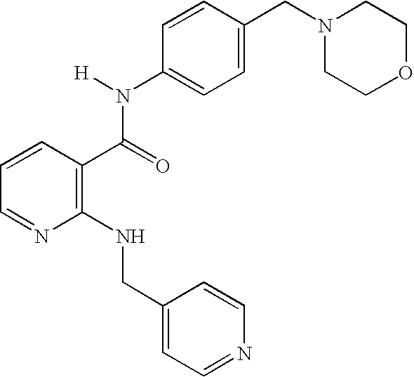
C1(NCC2=CC=NC=C2)=C(C(=O)N(C2=CC=C(CN3CCOCC3)C=C2)[H])C=CC=N1
